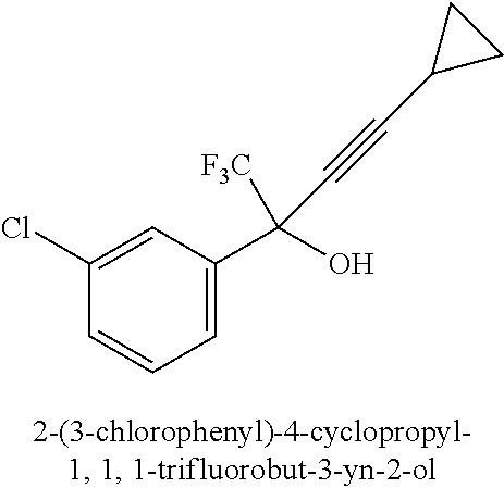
C1=C(C(O)(C#CC2CC2)[F3C])C=C(Cl)C=C1
